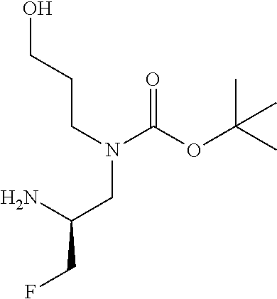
OCCCN(C(OC(C)(C)C)=O)CC(CF)N
